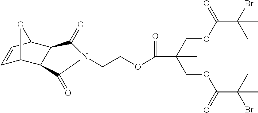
C(COC(C(COC(C(C)(C)Br)=O)(COC(C(Br)(C)C)=O)C)=O)N1C(=O)C2C(C3C=CC2O3)C1=O
